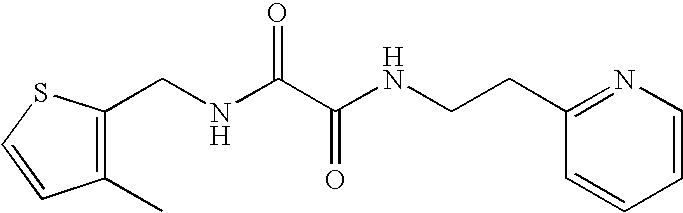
C1(C)=C(CNC(C(NCCC2=NC=CC=C2)=O)=O)SC=C1
